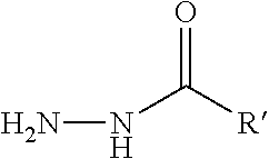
N(C([R])=O)N
